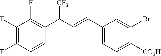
C1(F)=C(F)C=CC(C(C=CC2=CC=C([CO2H])C(Br)=C2)[CF3])=C1F
